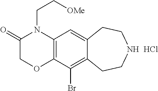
C12=C(C(Br)=C3C(=C1)CCNCC3)OCC(=O)N2CC[OMe].Cl
